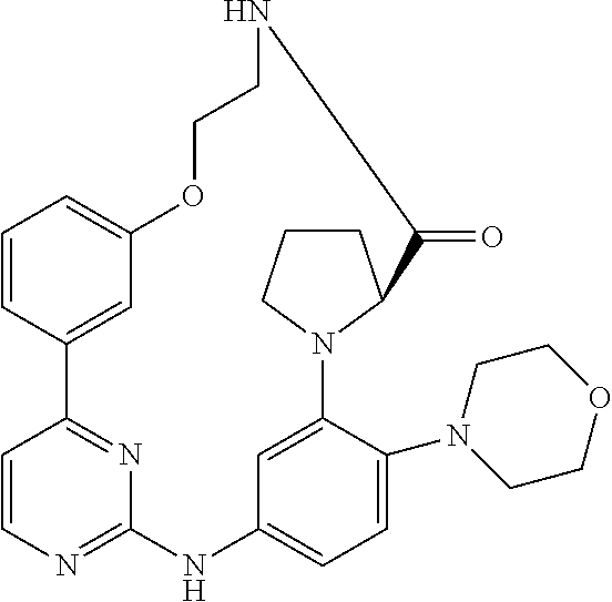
C1=CC2=CC(=C1)OCCNC(=O)C1N(C3=CC(=CC=C3N3CCOCC3)NC3=NC=CC2=N3)CCC1
